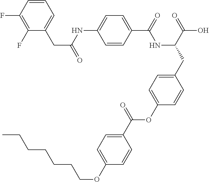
C1=CC(C(=O)NC(CC2=CC=C(OC(C3=CC=C(OCCCCCCC)C=C3)=O)C=C2)C(=O)O)=CC=C1NC(CC1=CC=CC(F)=C1F)=O
